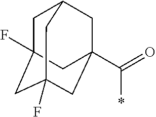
C(=O)(*)C12CC3CC(F)(CC(F)(C1)C3)C2
